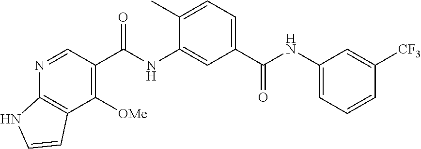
C1([OMe])=C(C(NC2=CC(C(NC3=CC=CC([CF3])=C3)=O)=CC=C2C)=O)C=NC2=C1C=CN2
